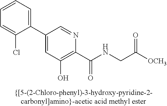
C1=CC=C(Cl)C(C2=CC(O)=C(C(NCC([OCH3])=O)=O)N=C2)=C1
